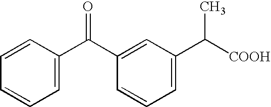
C1=CC=CC=C1C(C1=CC(C([COOH])C)=CC=C1)=O
